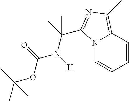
N12C=CC=CC1=C(C)N=C2C(C)(N([H])C(=O)OC(C)(C)C)C
